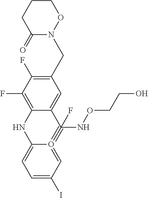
C1(=O)N(CC2=C(F)C(F)=C3C(=C2)C(NOCCO)(F)#O2=CC(I)=CC=C2N3)OCCC1
